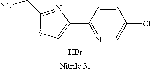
N1=C(C2=CSC(C[NC])=N2)C=CC(Cl)=C1.Br
